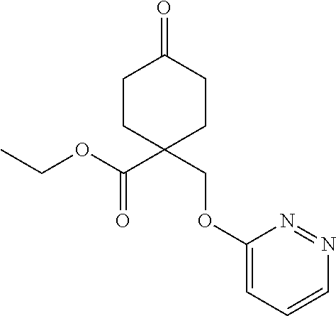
C1(=O)CCC(C(=O)OCC)(COC2=CC=CN=N2)CC1
